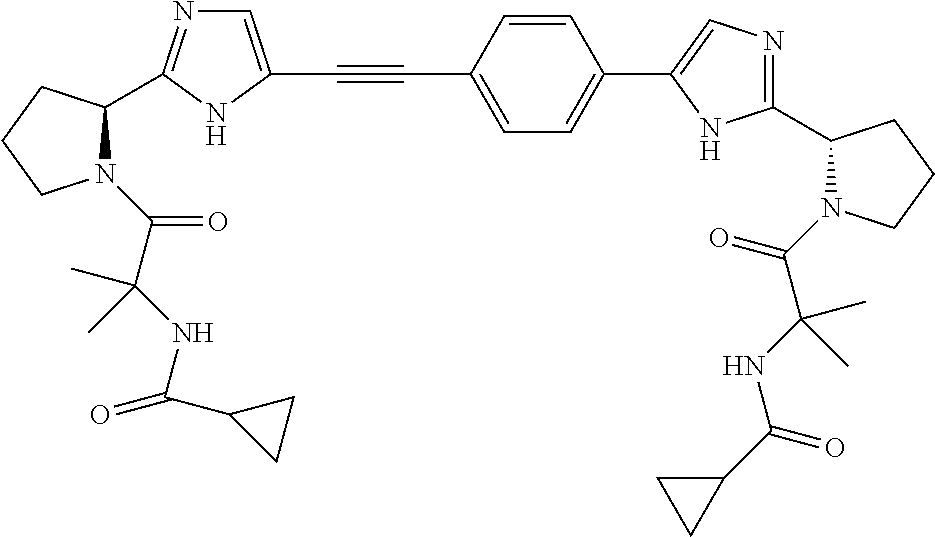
C(#CC1=CC=C(C2=CN=C(C3N(C(=O)C(NC(C4CC4)=O)(C)C)CCC3)N2)C=C1)C1=CN=C(C2N(C(C(NC(=O)C3CC3)(C)C)=O)CCC2)N1
